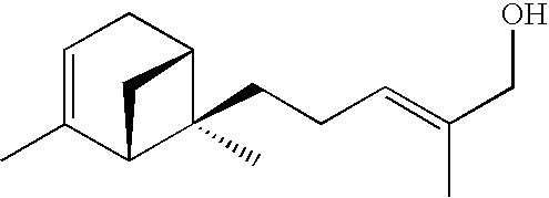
C1=C(C)C2C(C)(CCC=C(CO)C)C(C1)C2
